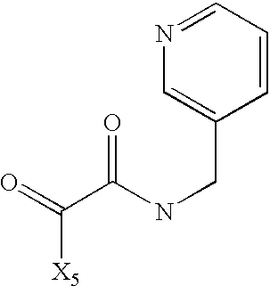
O=C(C(NCC1=CN=CC=C1)=O)[X5]
